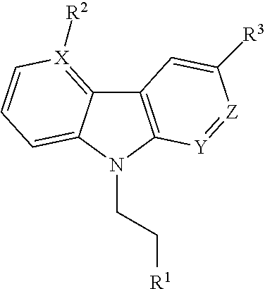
C12=C([Y]=[Z]C([R3])=C1)N(CC[R1])C1=CC=C[X]([R2])=C21
